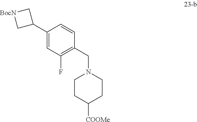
C1CC([COOMe])CCN1CC1=C(F)C=C(C2C[BocN]C2)C=C1
